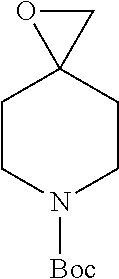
C1CN([Boc])CCC12CO2
